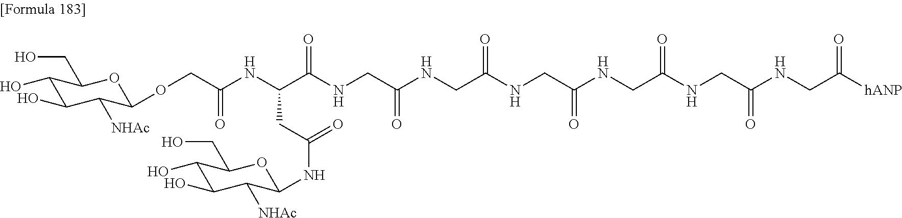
C1(O)C(O)C([NHAc])C(NC(CC(NC(COC2C([NHAc])C(O)C(O)C(CO)O2)=O)C(NCC(NCC(NCC(NCC(NCC(NCC([hANP])=O)=O)=O)=O)=O)=O)=O)=O)OC1CO
